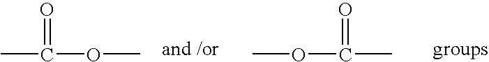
CC(OC)=O.COC(C)=O
